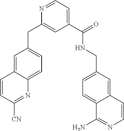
N1=CC=C(C(NCC2=CC=C3C(=C2)C=CN=C3N)=O)C=C1CC1=CC=C2C(=C1)C=CC([CN])=N2
